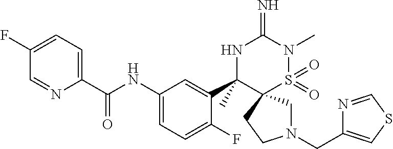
N1(CC2=CSC=N2)CC2(CC1)S(=O)(=O)N(C)C(=N)NC2(C1=CC(NC(C2=CC=C(F)C=N2)=O)=CC=C1F)C
